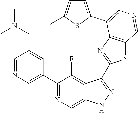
C1(C2=CN=CC(CN(C)C)=C2)=NC=C2C(=C1F)C(C1=NC3=C(N1)C=NC=C3C1=CC=C(C)S1)=NN2
